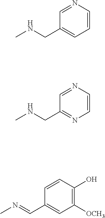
C1=NC=CC=C1CNC.C1=NC=CN=C1CNC.C1=CC(O)=C([OCH3])C=C1C=NC
